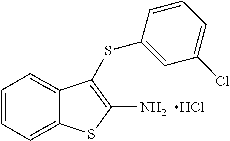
C1=CC=C2C(=C1)C(SC1=CC(Cl)=CC=C1)=C(N)S2.Cl
